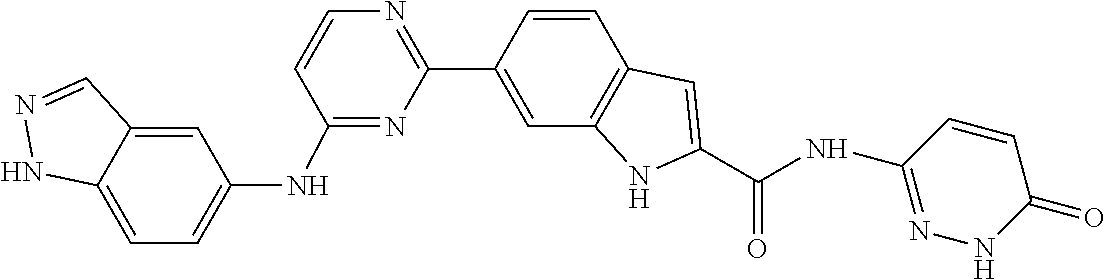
C1=CC2=C(C=C1C1=NC=CC(NC3=CC=C4NN=CC4=C3)=N1)NC(C(=O)NC1=NNC(=O)C=C1)=C2
